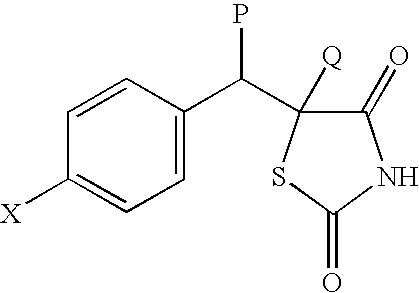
C1=CC(C(C2([Q])C(=O)NC(=O)S2)P)=CC=C1[X]
